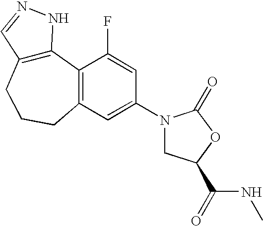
C12=C(CCCC3=C1C(F)=CC(N1CC(C(NC)=O)OC1=O)=C3)C=NN2
